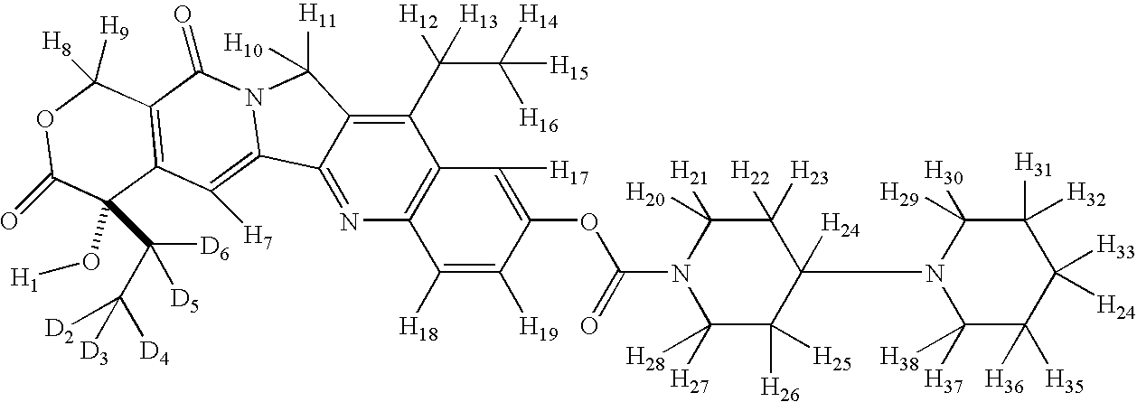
C1(C(C([H16])([H14])[H15])([H12])[H13])=C2C(=NC3=C1C([H17])=C(OC(=O)N1C([H27])([H28])C([H26])([H25])C([H24])(N4C([H37])([H38])C([H35])([H36])C([H33])([H24])C([H32])([H31])C4([H30])[H29])C([H23])([H22])C1([H21])[H20])C([H19])=C3[H18])C1=C([H7])C3=C(C(=O)N1C2([H11])[H10])C([H8])([H9])OC(=O)C3(O[H1])C([D6])([D5])C([D4])([D3])[D2]
